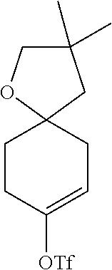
C1CC([OTf])=CCC12CC(C)(C)CO2
